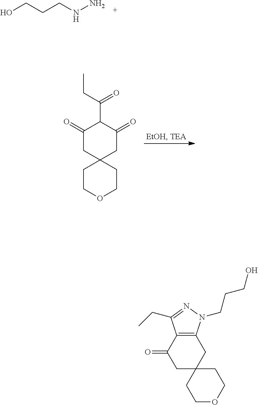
OCCCNN.C1COCCC12CC(=O)C(C(CC)=O)C(=O)C2.C1OCCC2(C1)CC1=C(C(=O)C2)C(CC)=NN1CCCO
